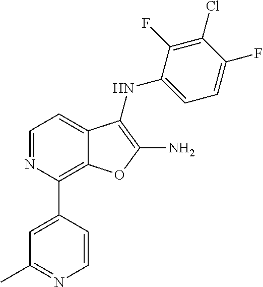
C1=NC(C2=CC(C)=NC=C2)=C2C(=C1)C(NC1=CC=C(F)C(Cl)=C1F)=C(N)O2
